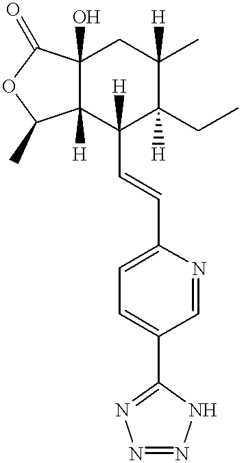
C12(O)C([H])(C(C=CC3=CC=C(C4=NN=NN4)C=N3)([H])C(CC)([H])C(C)([H])C1)C(C)OC2=O
